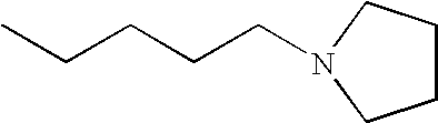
C(CCCC)N1CCCC1
